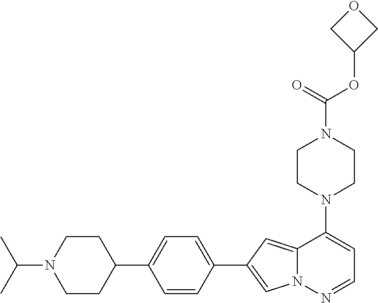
N1(C2=CC=NN3C2=CC(C2=CC=C(C4CCN(C(C)C)CC4)C=C2)=C3)CCN(C(OC2COC2)=O)CC1
